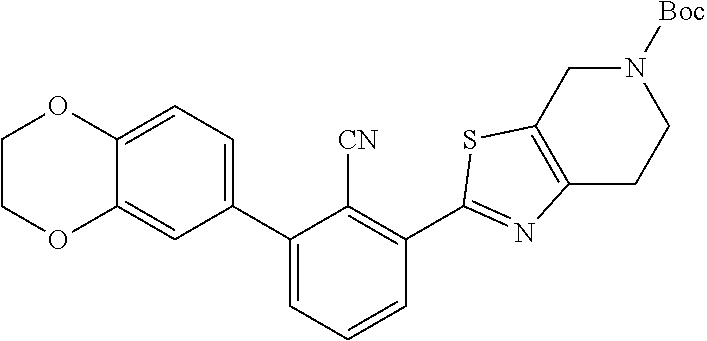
C1(C2=CC=CC(C3=NC4=C(S3)CN([Boc])CC4)=C2[CN])=CC=C2C(=C1)OCCO2
